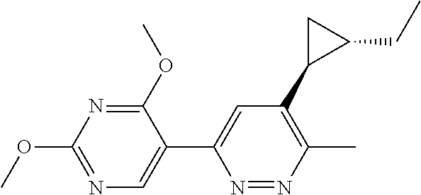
C1(CC)CC1C1=C(C)N=NC(C2=CN=C(OC)N=C2OC)=C1
